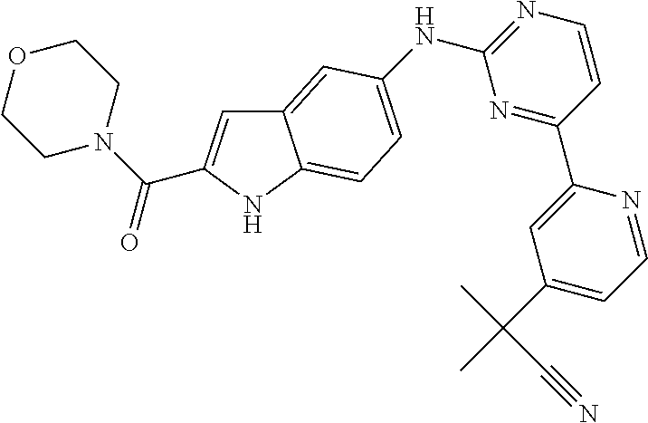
C1=CC(C2=CC(C(C)(C)C#N)=CC=N2)=NC(NC2=CC=C3C(=C2)C=C(C(N2CCOCC2)=O)N3)=N1
